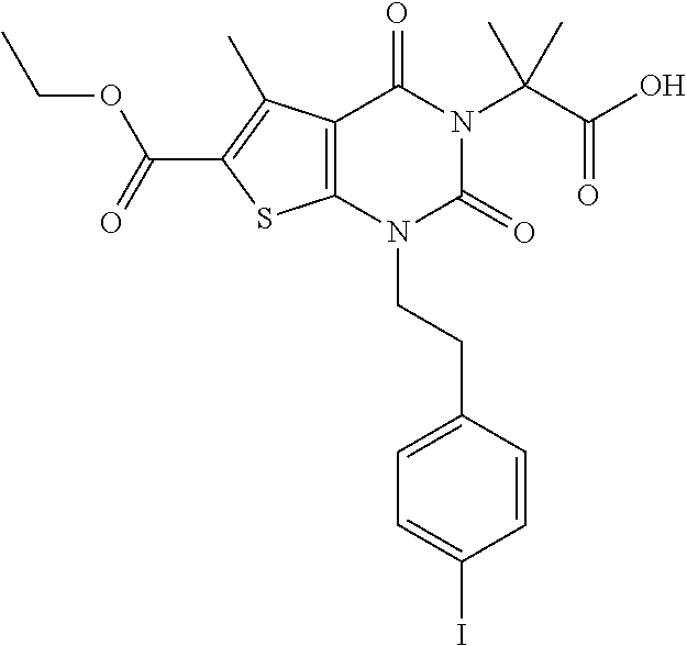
C12=C(N(CCC3=CC=C(I)C=C3)C(=O)N(C(C(O)=O)(C)C)C1=O)SC(C(=O)OCC)=C2C
